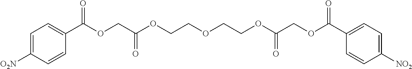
C1=C([O2N])C=CC(C(OCC(OCCOCCOC(COC(C2=CC=C([NO2])C=C2)=O)=O)=O)=O)=C1
